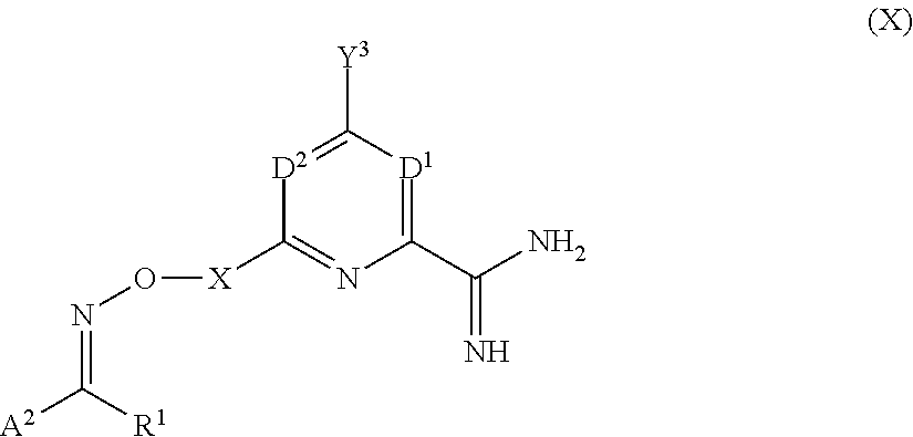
C1([X]ON=C([A2])[R1])=NC(C(N)=N)=[D1]C([Y3])=[D2]1
